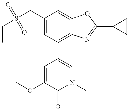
CCS(CC1=CC(C2=CN(C)C(=O)C(OC)=C2)=C2C(=C1)OC(C1CC1)=N2)(=O)=O
